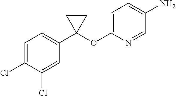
C1(Cl)=CC=C(C2(OC3=CC=C(N)C=N3)CC2)C=C1Cl
